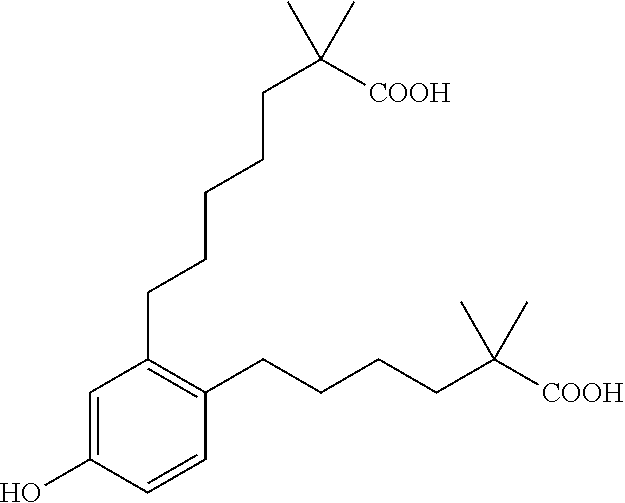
C1(O)=CC(CCCCCC(C)(C)[COOH])=C(CCCCC(C)(C)[COOH])C=C1
